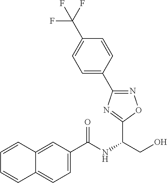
C(NC(CO)C1=NC(C2=CC=C(C(F)(F)F)C=C2)=NO1)(=O)C1=CC=C2C(=C1)C=CC=C2
